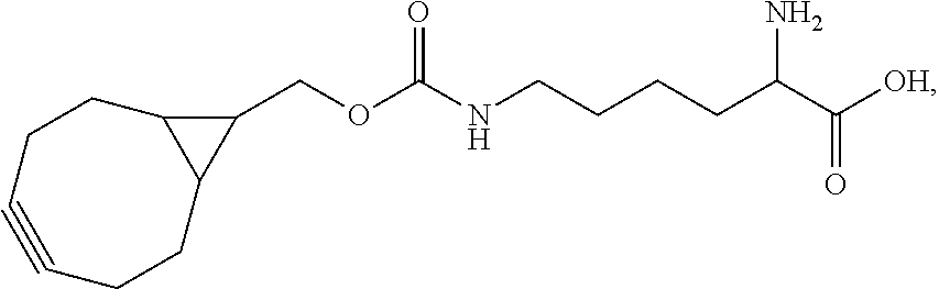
C(NCCCCC(C([OH])=O)N)(=O)OCC1C2C1CCC#CCC2
